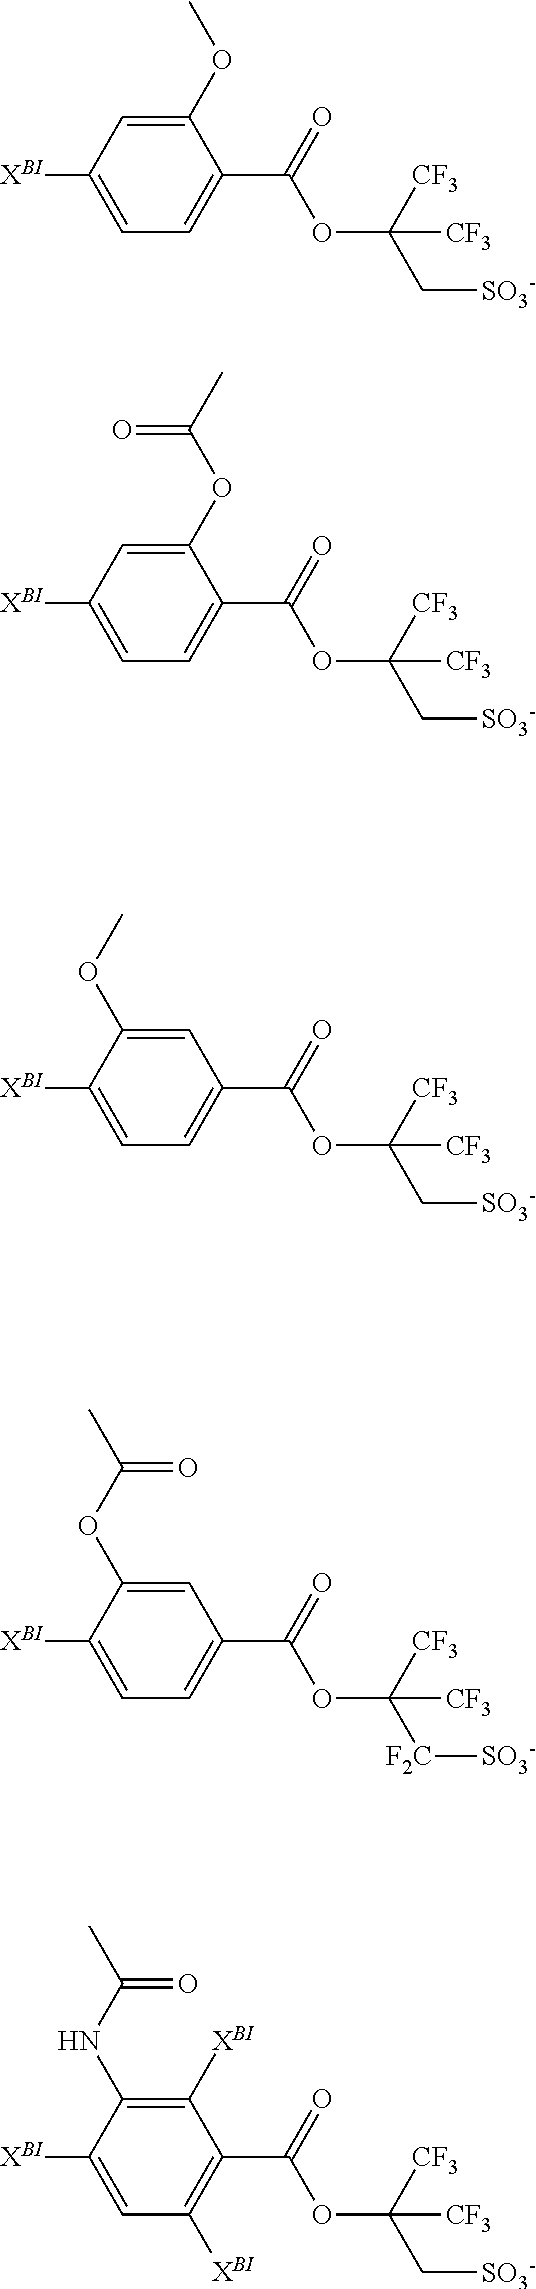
C1(OC)=CC([XBI])=CC=C1C(=O)OC(C[SO3-])([CF3])[CF3].C1(OC(C)=O)=CC([XBI])=CC=C1C(=O)OC(C[SO3-])([CF3])[CF3].C1=C(OC)C([XBI])=CC=C1C(=O)OC(C[SO3-])([CF3])[CF3].C1=C(OC(C)=O)C([XBI])=CC=C1C(=O)OC([F2C][SO3-])([CF3])[CF3].C1([XBI])=C(NC(C)=O)C([XBI])=CC([XBI])=C1C(=O)OC(C[SO3-])([CF3])[CF3]
